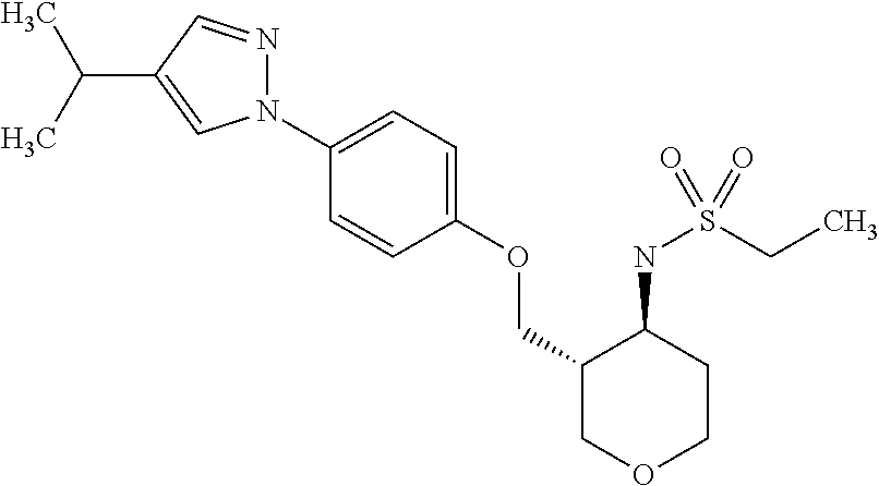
N1(C2=CC=C(OCC3COCCC3NS(CC)(=O)=O)C=C2)N=CC(C(C)C)=C1
